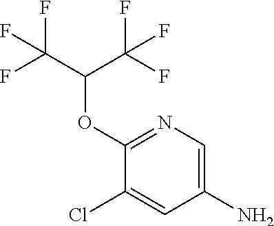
FC(C(C(F)(F)F)OC1=NC=C(N)C=C1Cl)(F)F
